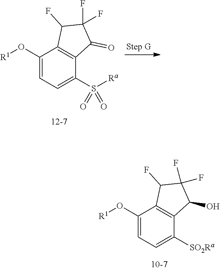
C1(O[R1])=CC=C(S([Ra])(=O)=O)C2=C1C(F)C(F)(F)C2=O.C1(O[R1])=CC=C([SO2Ra])C2=C1C(F)C(F)(F)C2O
